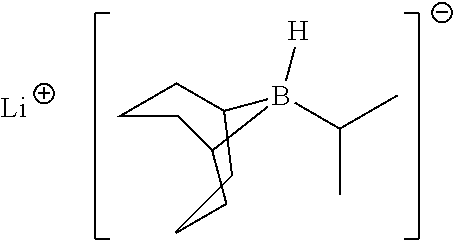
C(B1([H])CCCCC1CC)(C)C.[Li]
